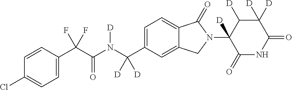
C1=CC(C(C(N(C(C2=CC=C3C(=C2)CN(C2([D])C(=O)NC(=O)C([D])([D])C2[D])C3=O)([D])[D])[D])=O)(F)F)=CC=C1Cl
